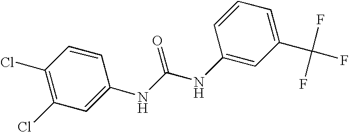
C1(Cl)=C(Cl)C=C(NC(NC2=CC(C(F)(F)F)=CC=C2)=O)C=C1
